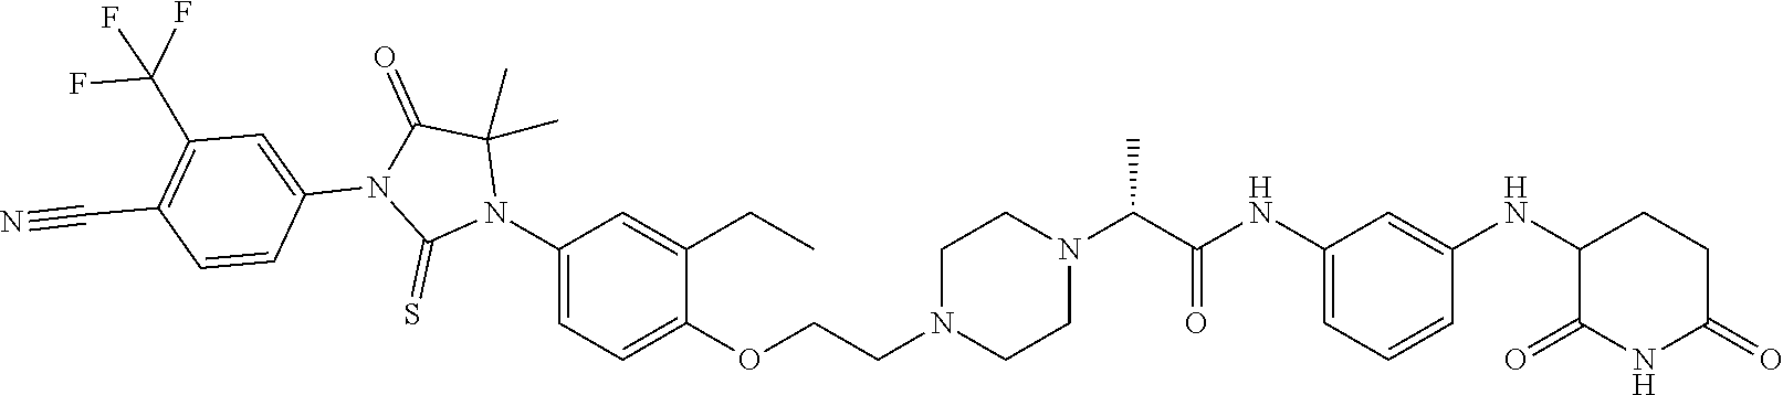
C1=C(NC(C(N2CCN(CCOC3=CC=C(N4C(C)(C)C(=O)N(C5=CC(C(F)(F)F)=C(C#N)C=C5)C4=S)C=C3CC)CC2)C)=O)C=C(NC2C(=O)NC(=O)CC2)C=C1
